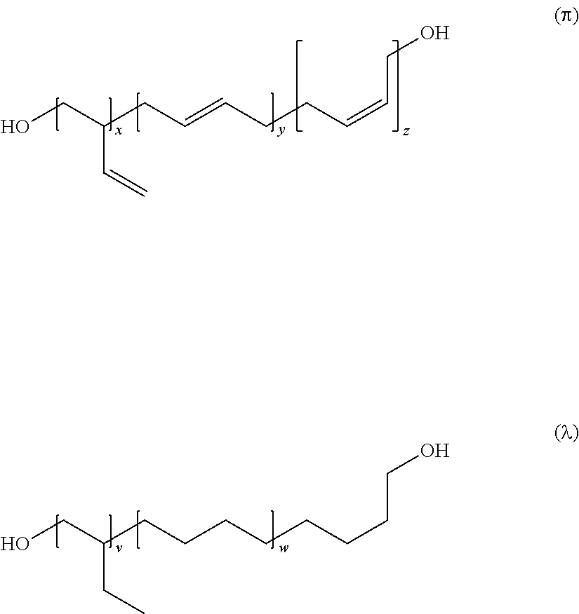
OCC(CC=CCCC=CCO)C=C.OCC(CCCCCCCCO)CC
